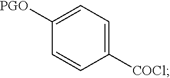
C1([PGO])=CC=C([COCl])C=C1
